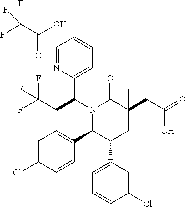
N1(C(C2=CC=CC=N2)CC(F)(F)F)C(C2=CC=C(Cl)C=C2)C(C2=CC=CC(Cl)=C2)CC(CC(=O)O)(C)C1=O.C(C(O)=O)(F)(F)F
